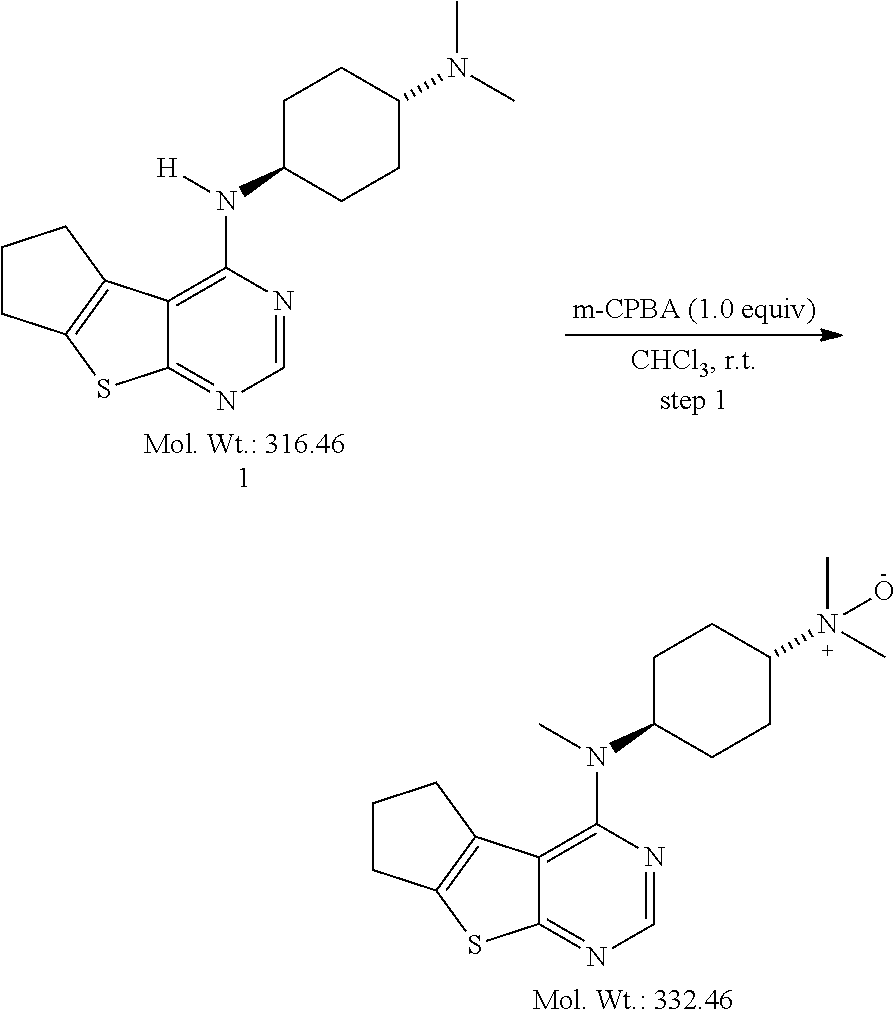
C12=C(N(C3CCC(N(C)C)CC3)[H])N=CN=C1SC1=C2CCC1.C12=C(N(C3CCC(N(C)(C)O)CC3)C)N=CN=C1SC1=C2CCC1
